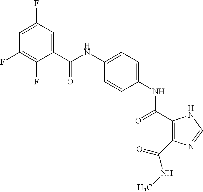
C(NC1=CC=C(NC(=O)C2=C(C(NC)=O)N=CN2)C=C1)(=O)C1=CC(F)=CC(F)=C1F
